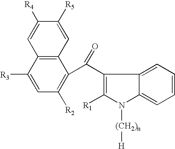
C1([R3])=CC([R2])=C(C(C2=C([R1])N([(CH2)n][H])C3=CC=CC=C23)=O)C2=C1C=C([R4])C([R5])=C2
